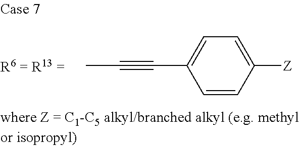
CC#CC1=CC=C([Z])C=C1
